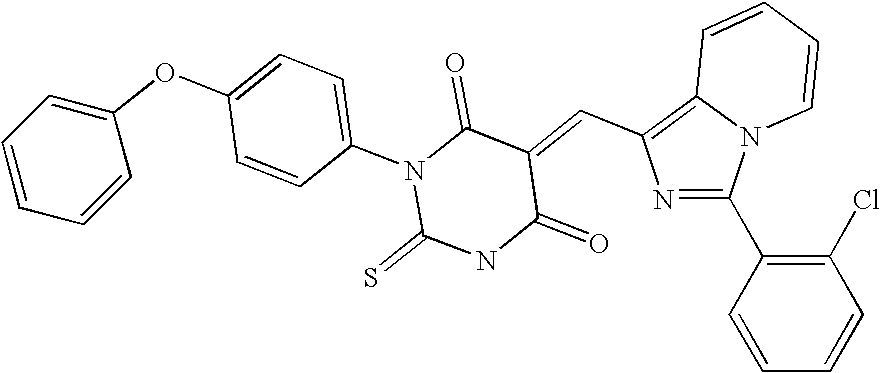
N1=C(C2=C(Cl)C=CC=C2)N2C(=C1C=C1C(=O)N(C3=CC=C(OC4=CC=CC=C4)C=C3)C(=S)NC1=O)C=CC=C2
